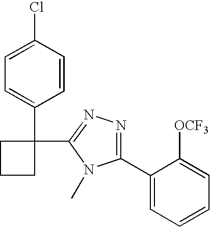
C1=C(Cl)C=CC(C2(C3=NN=C(C4=CC=CC=C4[OCF3])N3C)CCC2)=C1
